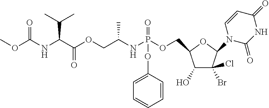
N(C(C(OCC(NP(OCC1C(O)C(Br)(Cl)C(N2C(=O)NC(=O)C=C2)O1)(=O)OC1=CC=CC=C1)C)=O)C(C)C)C(OC)=O
